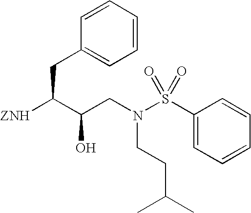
C(C(C([ZNH])CC1=CC=CC=C1)O)N(S(=O)(=O)C1=CC=CC=C1)CCC(C)C
